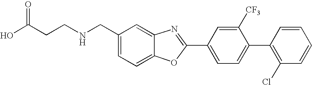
OC(CCNCC1=CC=C2C(=C1)N=C(C1=CC=C(C3=C(Cl)C=CC=C3)C([CF3])=C1)O2)=O
